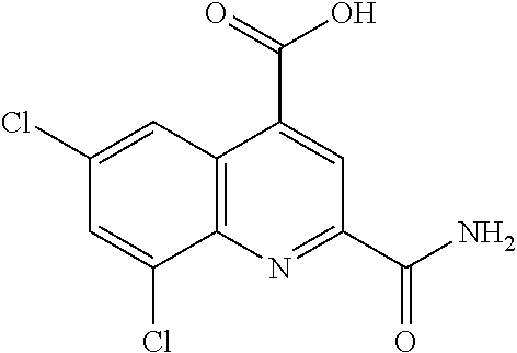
C12=C(N=C(C(N)=O)C=C1C(=O)O)C(Cl)=CC(Cl)=C2
